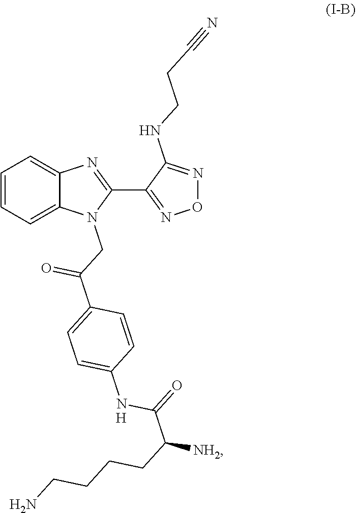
C1=CC=C2C(=C1)N=C(C1=NON=C1NCCC#N)N2CC(C1=CC=C(NC(=O)C([NH2])CCCCN)C=C1)=O.[H]
